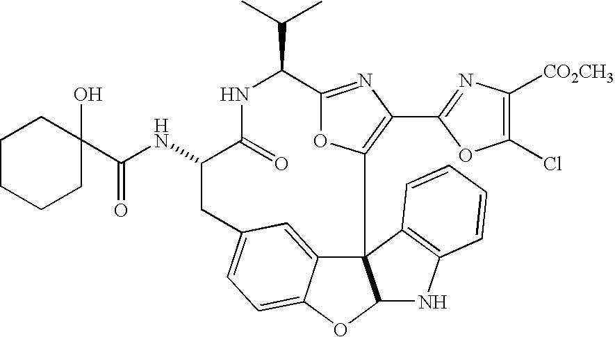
C123C4=CC(=CC=C4OC1NC1=C2C=CC=C1)CC(NC(=O)C1(O)CCCCC1)C(=O)NC(C(C)C)C1=NC(C2=NC([CO2CH3])=C(Cl)O2)=C3O1
